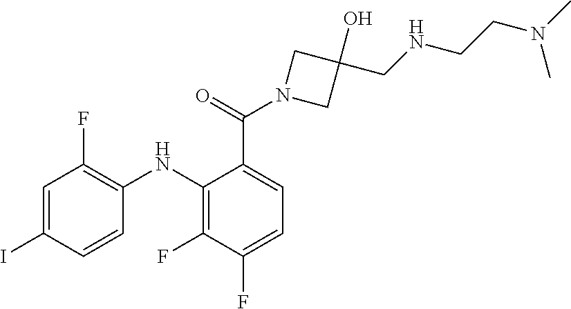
C1=C(C(N2CC(O)(CNCCN(C)C)C2)=O)C(NC2=C(F)C=C(I)C=C2)=C(F)C(F)=C1
